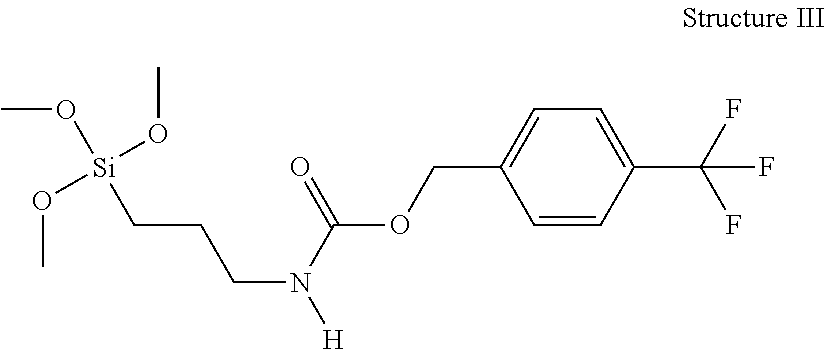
CO[Si](CCCN(C(OCC1=CC=C(C(F)(F)F)C=C1)=O)[H])(OC)OC
